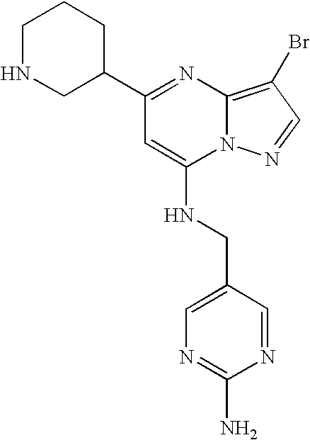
C1NCC(C2=NC3=C(Br)C=NN3C(NCC3=CN=C(N)N=C3)=C2)CC1
